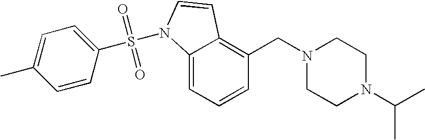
C1=CC=C2C(=C1CN1CCN(C(C)C)CC1)C=CN2S(C1=CC=C(C)C=C1)(=O)=O
